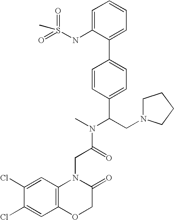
C(C(N(C)C(CN1CCCC1)C1=CC=C(C2=CC=CC=C2NS(=O)(=O)C)C=C1)=O)N1C2=C(C=C(Cl)C(Cl)=C2)OCC1=O
